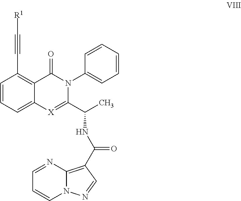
C1=CC=C2C(=C1C#C[R1])C(=O)N(C1=CC=CC=C1)C(C(C)NC(=O)C1=C3N(C=CC=N3)N=C1)=[X]2
